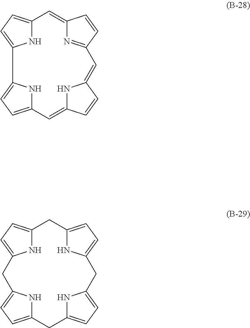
N1C2=CC=C1C1=CC=C(N1)C=C1NC(=CC3=NC(=C2)C=C3)C=C1.N1C2=CC=C1CC1=CC=C(N1)CC1=CC=C(N1)CC1=CC=C(N1)C2
